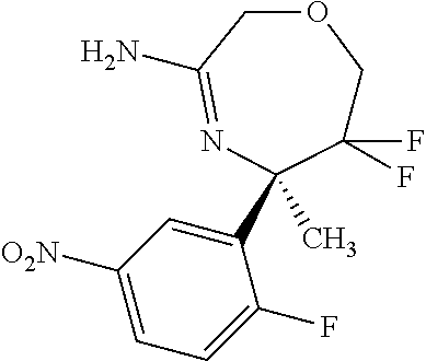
FC1(F)COCC(N)=NC1(C1=CC([O2N])=CC=C1F)C
